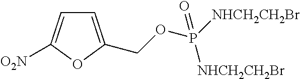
C1=C(COP([NHCH2CH2Br])([NHCH2CH2Br])=O)OC([O2N])=C1
